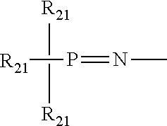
[R21][R21].[R21]P=NC
